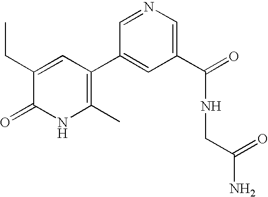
C1(CC)=CC(C2=CC(C(NCC(N)=O)=O)=CN=C2)=C(C)NC1=O
